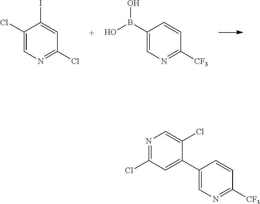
C1(Cl)=CN=C(Cl)C=C1I.C1(B(O)O)=CN=C([CF3])C=C1.C1(C2=CC(Cl)=NC=C2Cl)=CN=C([CF3])C=C1
